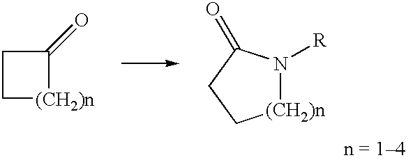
C1[(CH2)n]C(=O)C1.[(CH2)n]1N([R])C(=O)CC1
